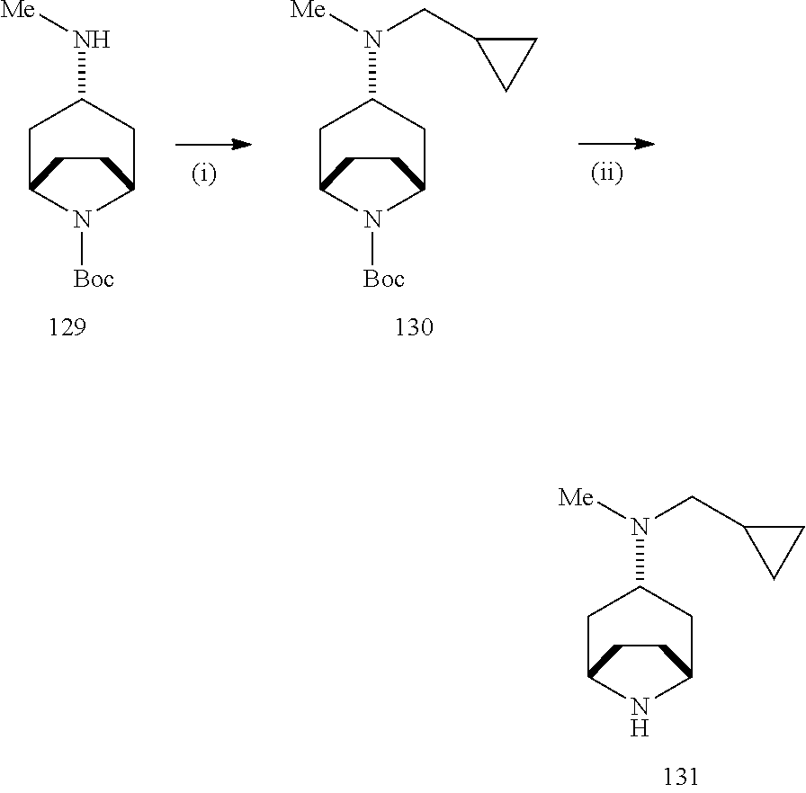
C1C2NC(CC1N([Me])CC1CC1)CC2.C1C2N([Boc])C(CC1N[Me])CC2.C1C2N([Boc])C(CC1N([Me])CC1CC1)CC2
